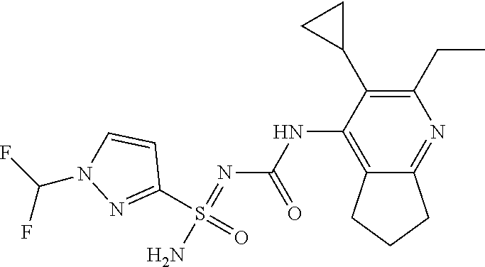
C1(S(=O)(N)=NC(NC2=C3C(=NC(CC)=C2C2CC2)CCC3)=O)=NN(C(F)F)C=C1
